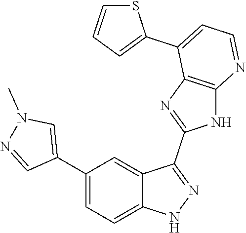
C1(C2=CC=C3C(=C2)C(C2=NC4=C(N2)N=CC=C4C2=CC=CS2)=NN3)=CN(C)N=C1
